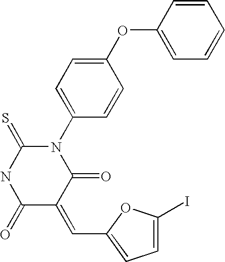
N1(C2=CC=C(OC3=CC=CC=C3)C=C2)C(=S)NC(=O)C(=CC2=CC=C(I)O2)C1=O
